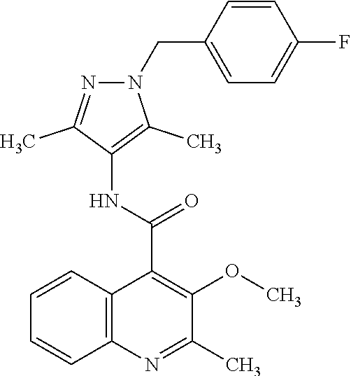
N1=C(C)C(NC(C2=C(OC)C(C)=NC3=C2C=CC=C3)=O)=C(C)N1CC1=CC=C(F)C=C1
